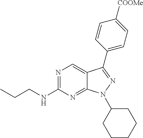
N1=C(NCCC)N=C2C(=C1)C(C1=CC=C([COOMe])C=C1)=NN2C1CCCCC1
